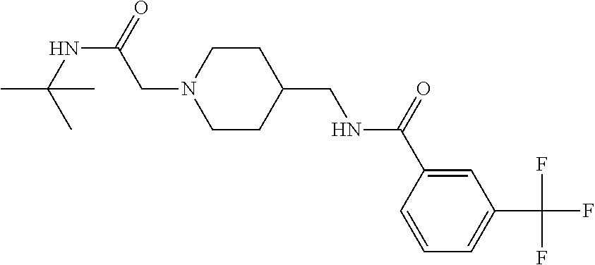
N1(CC(NC(C)(C)C)=O)CCC(CNC(C2=CC(C(F)(F)F)=CC=C2)=O)CC1
